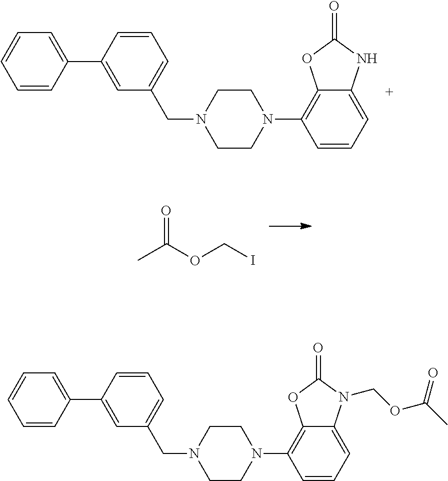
C1=CC(C2=CC(CN3CCN(C4=C5C(=CC=C4)NC(=O)O5)CC3)=CC=C2)=CC=C1.CC(OCI)=O.C1=CC(C2=CC(CN3CCN(C4=C5C(=CC=C4)N(COC(C)=O)C(=O)O5)CC3)=CC=C2)=CC=C1
